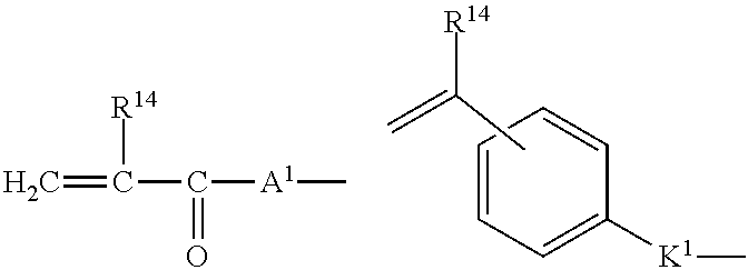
C1=CC=C([K1]C)C=C1.CC([R14])=C.C=C(C([A1]C)=O)[R14]
